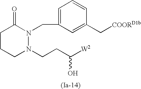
C1CCN(CCC([W2])O)N(CC2=CC=CC(C[COORD1b])=C2)C1=O
